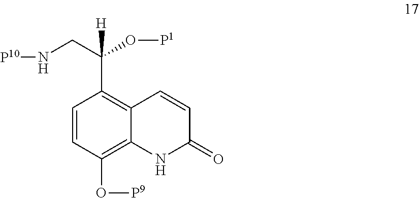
C1=CC(O[P9])=C2C(=C1C(CN[P10])(O[P1])[H])C=CC(=O)N2
